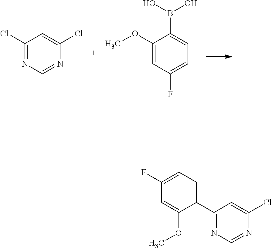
C1(Cl)=NC=NC(Cl)=C1.C1(OC)=CC(F)=CC=C1B(O)O.C1(F)=CC=C(C2=NC=NC(Cl)=C2)C(OC)=C1
